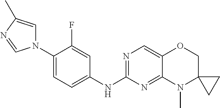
N1(C2=CC=C(NC3=NC=C4C(=N3)N(C)C3(CO4)CC3)C=C2F)C=C(C)N=C1
